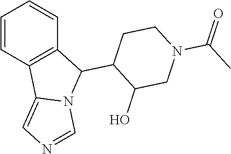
C1=CC2=C(C=C1)C(C1CCN(C(=O)C)CC1O)N1C2=CN=C1
